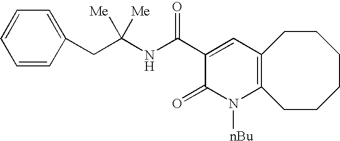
C(C(NC(C1=CC2=C(N([nBu])C1=O)CCCCCC2)=O)([Me])[Me])C1=CC=CC=C1
